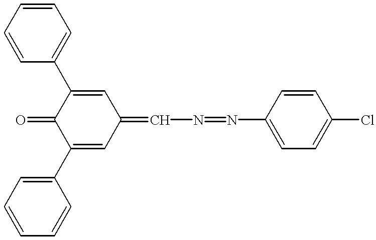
C1(C2=CC=CC=C2)=CC(=CN=NC2=CC=C(Cl)C=C2)C=C(C2=CC=CC=C2)C1=O
